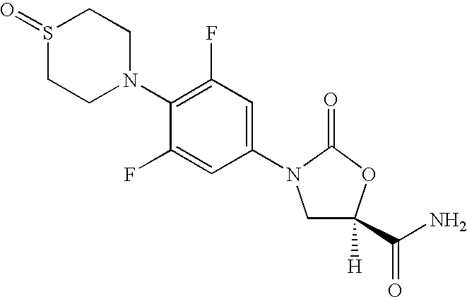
C1(N2CC([H])(C(N)=O)OC2=O)=CC(F)=C(N2CCS(=O)CC2)C(F)=C1
